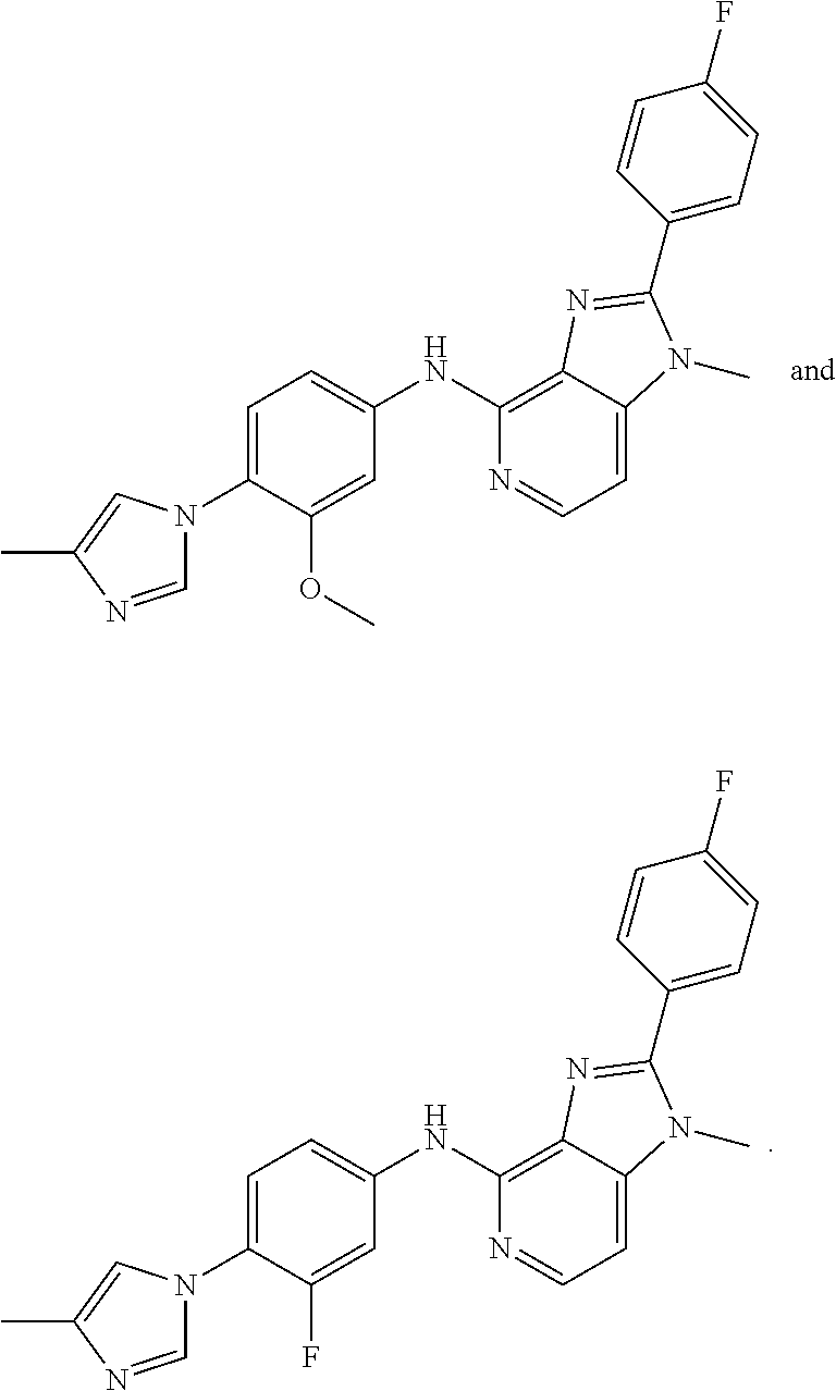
C1=NC(C)=CN1C1=CC=C(NC2=C3C(=CC=N2)N(C)C(C2=CC=C(F)C=C2)=N3)C=C1OC.C1=NC(C)=CN1C1=CC=C(NC2=C3C(=CC=N2)N(C)C(C2=CC=C(F)C=C2)=N3)C=C1F
